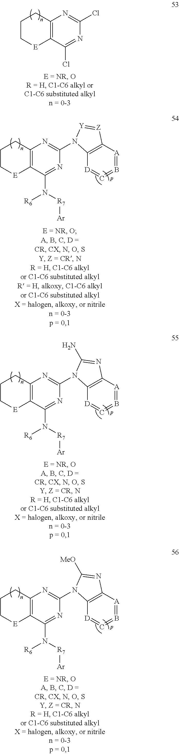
C12=C(N=C(Cl)N=C1Cl)CCC[E]2.C12=C(N=C(N3C4=C([A]=B=C=[D]4)[Z]=[Y]3)N=C1N([R7][Ar])[R6])CCC[E]2.C12=C(N=C(N3C4=C([A]=B=C=[D]4)N=C3N)N=C1N([R7][Ar])[R6])CCC[E]2.C12=C(N=C(N3C4=C([A]=B=C=[D]4)N=C3[MeO])N=C1N([R7][Ar])[R6])CCC[E]2
